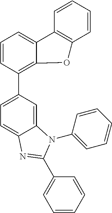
C12=CC(C3=C4C(=CC=C3)C3=C(C=CC=C3)O4)=CC=C1N=C(C1=CC=CC=C1)N2C1=CC=CC=C1
